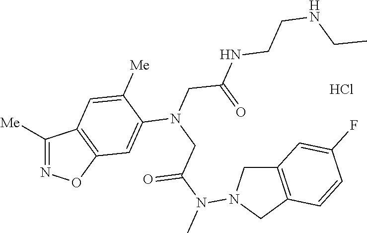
C1([Me])=NOC2=C1C=C([Me])C(N(CC(N(C)N1CC3=C(C1)C=C(F)C=C3)=O)CC(=O)NCCNCC)=C2.Cl
